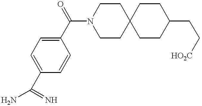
C1(C(=O)N2CCC3(CC2)CCC(CC[HO2C])CC3)=CC=C(C(N)=N)C=C1
